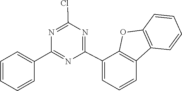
C1(C2=NC(Cl)=NC(C3=CC=CC=C3)=N2)=CC=CC2=C1OC1=C2C=CC=C1
